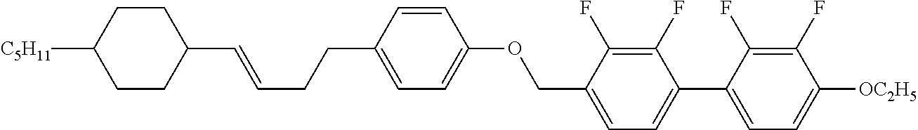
C1(C=CCCC2=CC=C(OCC3=CC=C(C4=CC=C([OC2H5])C(F)=C4F)C(F)=C3F)C=C2)CCC([C5H11])CC1
